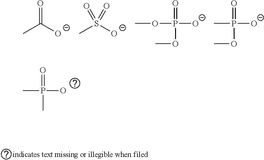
O=C(C)[O-].S(C)([O-])(=O)=O.O(C)P(OC)(=O)[O-].CP(OC)(=O)[O-].CP(C)(=O)O
